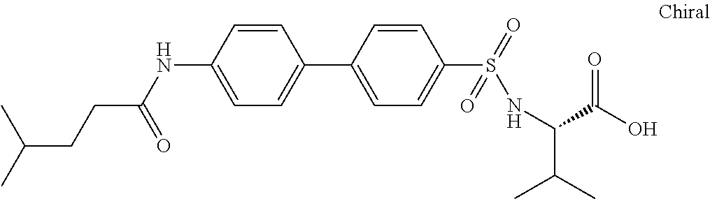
C(C(NC1=CC=C(C2=CC=C(S(=O)(=O)NC(C(C)C)C(O)=O)C=C2)C=C1)=O)CC(C)C
